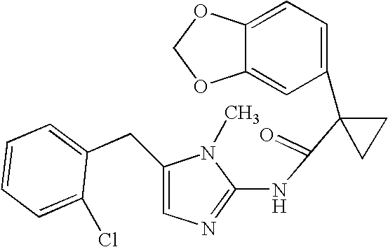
C1=C2C(=CC(C3(C(=O)NC4=NC=C(CC5=CC=CC=C5Cl)N4C)CC3)=C1)OCO2
